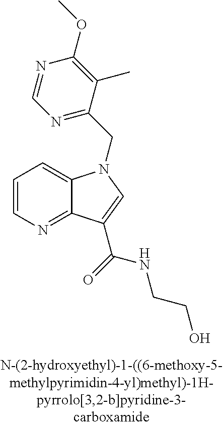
C1=CN=C2C(=C1)N(CC1=NC=NC(OC)=C1C)C=C2C(NCCO)=O
